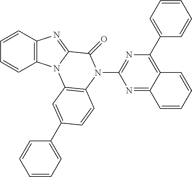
C1=CC2=C(C=C1)N1C(=N2)C(=O)N(C2=NC(C3=CC=CC=C3)=C3C(=N2)C=CC=C3)C2=C1C=C(C1=CC=CC=C1)C=C2
